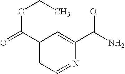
C1(C(=O)OCC)=CC=NC(C(N)=O)=C1
